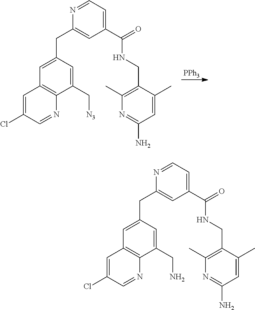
[PPh3].C1=NC(CC2=CC3=C(N=CC(Cl)=C3)C(C[N3])=C2)=CC(C(NCC2=C(C)N=C(N)C=C2C)=O)=C1.C1=NC(CC2=CC3=C(N=CC(Cl)=C3)C(CN)=C2)=CC(C(NCC2=C(C)N=C(N)C=C2C)=O)=C1
